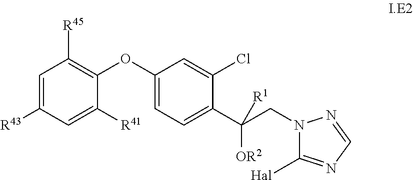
C1=C([R43])C=C([R41])C(OC2=CC=C(C(CN3C([Hal])=NC=N3)([R1])[OR2])C(Cl)=C2)=C1[R45]
